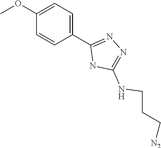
C1(OC)=CC=C(C2=NN=C(NCCC[N2])N2)C=C1
